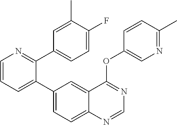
C1=CN=C(C2=CC=C(F)C(C)=C2)C(C2=CC=C3C(=C2)C(OC2=CN=C(C)C=C2)=NC=N3)=C1
